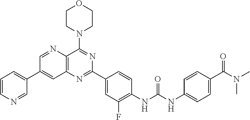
C1=NC2=C(C=C1C1=CC=CN=C1)N=C(C1=CC(F)=C(NC(NC3=CC=C(C(N(C)C)=O)C=C3)=O)C=C1)N=C2N1CCOCC1
